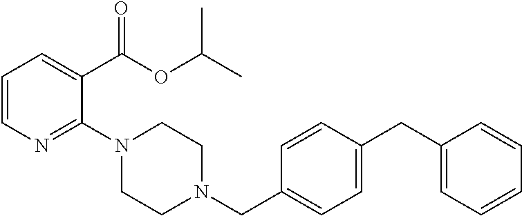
C1=CN=C(N2CCN(CC3=CC=C(CC4=CC=CC=C4)C=C3)CC2)C(C(OC(C)C)=O)=C1
